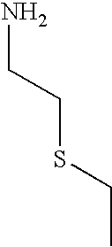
NCCSCC
